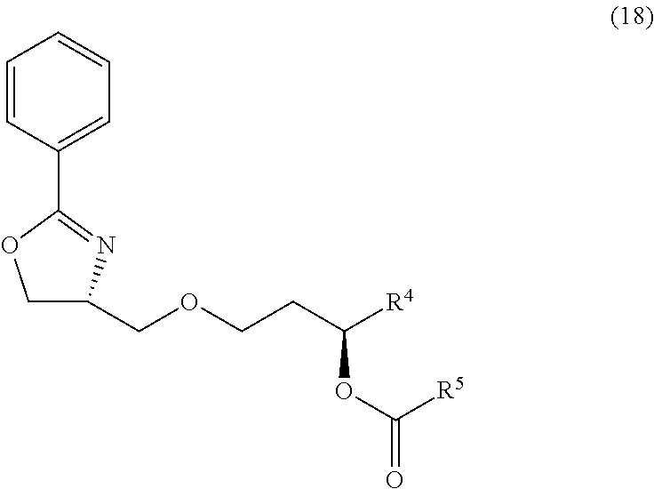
C(OCCC([R4])OC([R5])=O)C1COC(C2=CC=CC=C2)=N1
